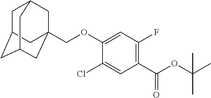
C1(C(OC(C)(C)C)=O)=C(F)C=C(OCC23CC4CC(CC(C2)C4)C3)C(Cl)=C1
